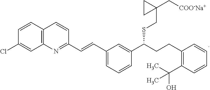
C1=CC2=C(C=C1Cl)N=C(C=CC1=CC=CC(C(CCC3=C(C(C)(O)C)C=CC=C3)SCC3(C[COO-Na+])CC3)=C1)C=C2
